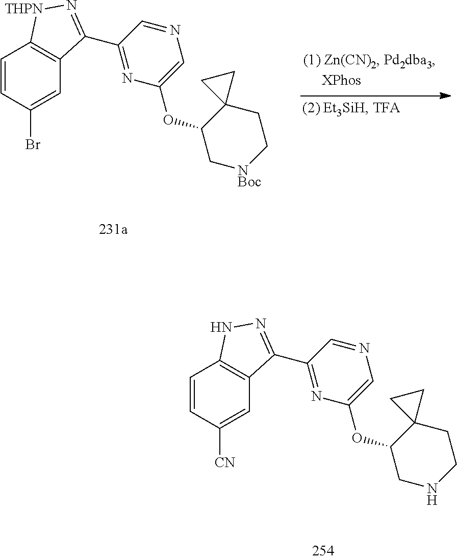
C1=CC([CN])=CC2=C1NN=C2C1=NC(OC2CNCCC23CC3)=CN=C1.C1=CC(Br)=CC2=C1[THPN]N=C2C1=NC(OC2C[NBoc]CCC23CC3)=CN=C1
